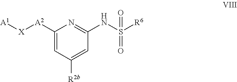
C1([A2][X][A1])=CC([R2b])=CC(NS([R6])(=O)=O)=N1
